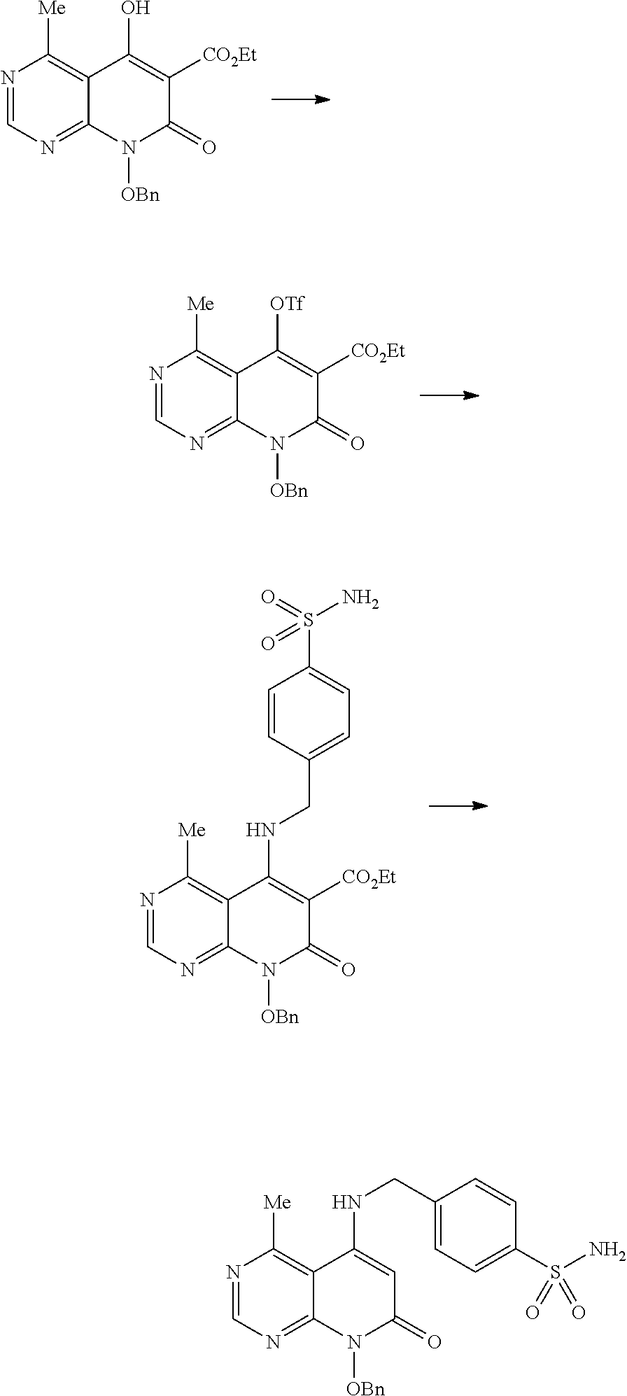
N1=CN=C2C(=C1[Me])C(O)=C([CO2Et])C(=O)N2[OBn].N1=CN=C2C(=C1[Me])C([OTf])=C([CO2Et])C(=O)N2[OBn].N1=CN=C2C(=C1[Me])C(NCC1=CC=C(S(N)(=O)=O)C=C1)=C([CO2Et])C(=O)N2[OBn].N1=CN=C2C(=C1[Me])C(NCC1=CC=C(S(N)(=O)=O)C=C1)=CC(=O)N2[OBn]
